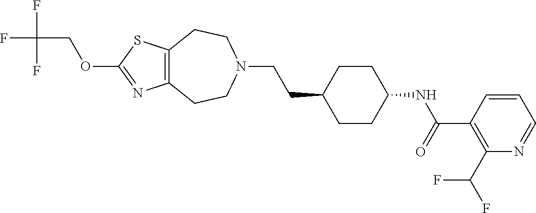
C12=C(SC(OCC(F)(F)F)=N1)CCN(CCC1CCC(NC(C3=C(C(F)F)N=CC=C3)=O)CC1)CC2
